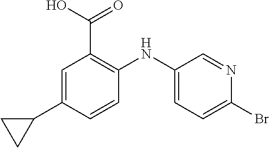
C1=C(C2CC2)C=CC(NC2=CC=C(Br)N=C2)=C1C(O)=O
